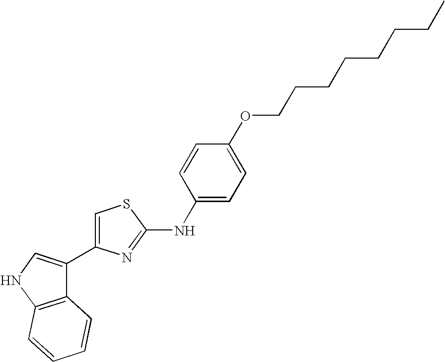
C12=C(NC=C1C1=CSC(NC3=CC=C(OCCCCCCCC)C=C3)=N1)C=CC=C2
